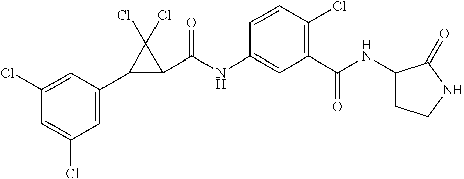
C1(C2C(C(NC3=CC(C(NC4CCNC4=O)=O)=C(Cl)C=C3)=O)C2(Cl)Cl)=CC(Cl)=CC(Cl)=C1
